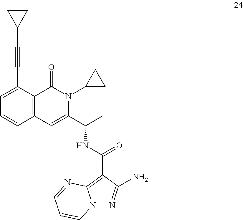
C1=CC2=C(C(=O)N(C3CC3)C(C(NC(C3=C4N(N=C3N)C=CC=N4)=O)C)=C2)C(C#CC2CC2)=C1
